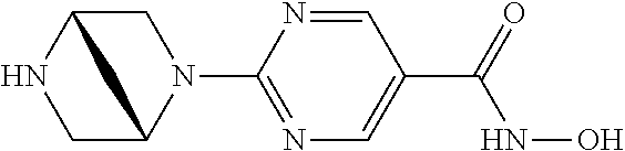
C1C2NCC(N1C1=NC=C(C(=O)NO)C=N1)C2
